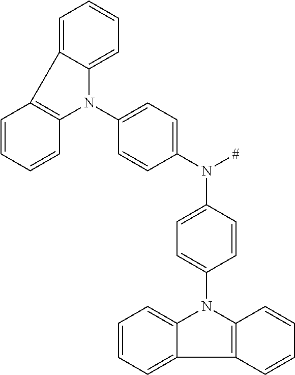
C1(N2C3=CC=CC=C3C3=C2C=CC=C3)=CC=C(N([#])C2=CC=C(N3C4=CC=CC=C4C4=C3C=CC=C4)C=C2)C=C1
